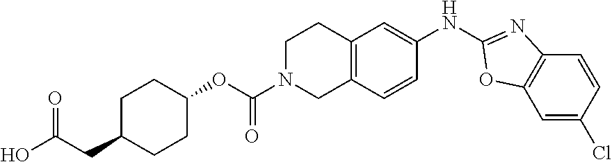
N(C1=CC2=C(C=C1)CN(C(OC1CCC(CC(=O)O)CC1)=O)CC2)C1=NC2=C(C=C(Cl)C=C2)O1
